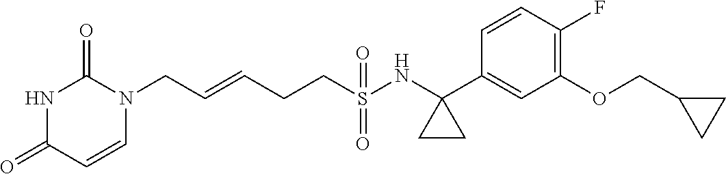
C(=CCCS(NC1(C2=CC(OCC3CC3)=C(F)C=C2)CC1)(=O)=O)CN1C(=O)NC(=O)C=C1
